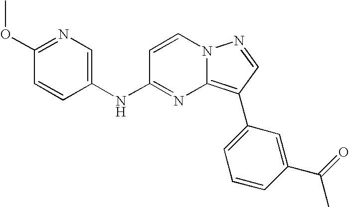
C1(OC)=NC=C(NC2=NC3=C(C4=CC=CC(C(=O)C)=C4)C=NN3C=C2)C=C1
